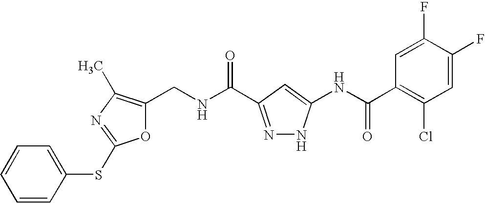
C1(CNC(=O)C2=NNC(NC(C3=C(Cl)C=C(F)C(F)=C3)=O)=C2)=C(C)N=C(SC2=CC=CC=C2)O1
